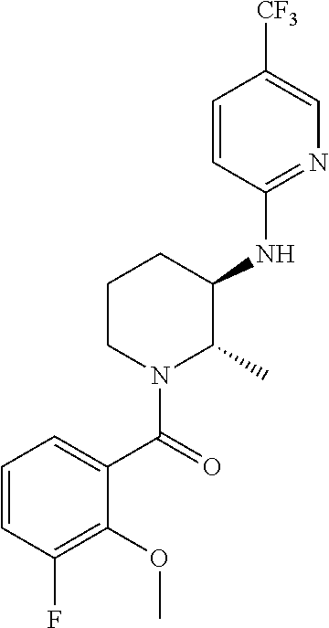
C1=CC(F)=C(OC)C(C(=O)N2C(C)C(NC3=NC=C([CF3])C=C3)CCC2)=C1
